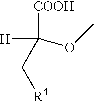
[R4]CC([COOH])(OC)[H]
